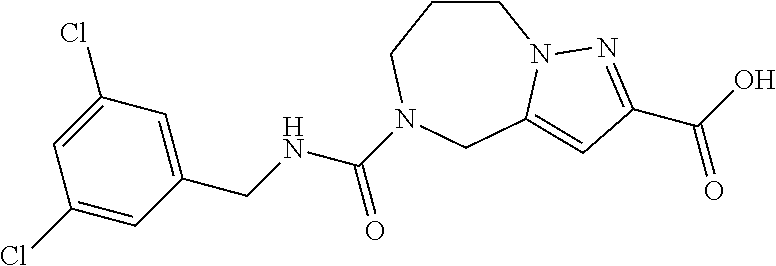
C1CCN(C(NCC2=CC(Cl)=CC(Cl)=C2)=O)CC2=CC(C(O)=O)=NN12
